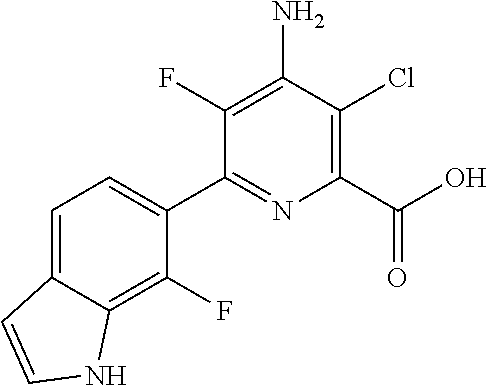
C1=C2C(=C(F)C(C3=NC(C(O)=O)=C(Cl)C(N)=C3F)=C1)NC=C2
